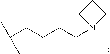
CC(CCCCN1CCC1)C
